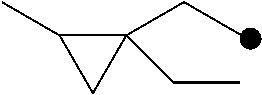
C1(CC)(CC)C(C)C1
